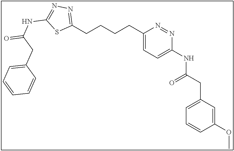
C(CCCC1=CC=C(NC(CC2=CC=CC(OC)=C2)=O)N=N1)C1=NN=C(NC(CC2=CC=CC=C2)=O)S1
